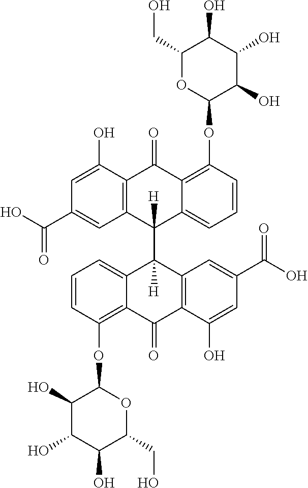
C1=CC(OC2C(O)C(O)C(O)C(CO)O2)=C2C(=C1)C(C1([H])C3=CC=CC(OC4C(O)C(O)C(O)C(CO)O4)=C3C(=O)C3=C1C=C(C(O)=O)C=C3O)([H])C1=C(C2=O)C(O)=CC(C(O)=O)=C1
